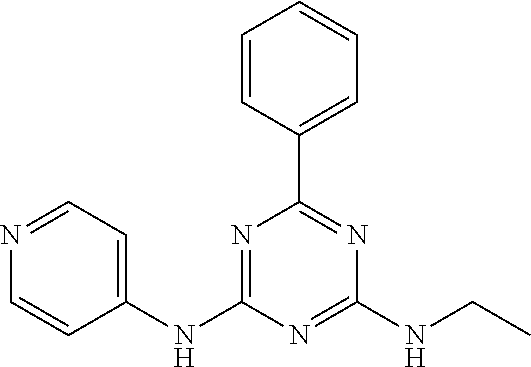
C1=CC(C2=NC(NCC)=NC(NC3=CC=NC=C3)=N2)=CC=C1
